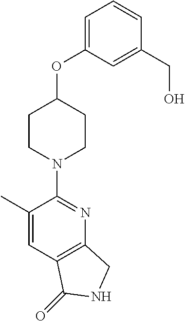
C1(C)=CC2=C(N=C1N1CCC(OC3=CC=CC(CO)=C3)CC1)CNC2=O
